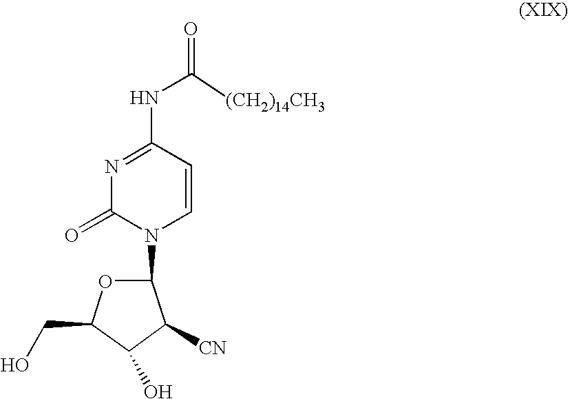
C1=CC(NC(=O)[(CH2)14CH3])=NC(=O)N1C1OC(CO)C(O)C1[CN]
